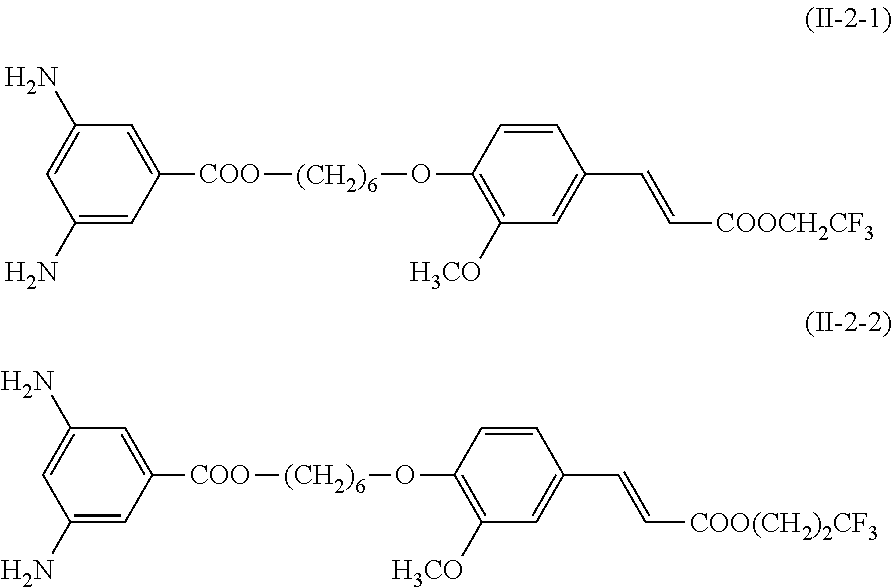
C1([COO][(CH2)6]OC2=C([H3CO])C=C(C=C[COOCH2CF3])C=C2)=CC(N)=CC(N)=C1.C1([COO][(CH2)6]OC2=C([H3CO])C=C(C=C[COO(CH2)2CF3])C=C2)=CC(N)=CC(N)=C1
